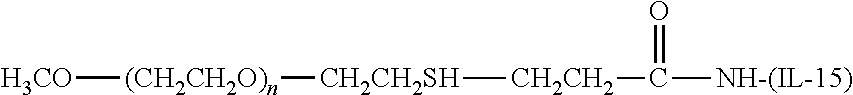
[H3CO][(CH2CH2O)n][CH2CH2SH][CH2CH2]C(=O)[NH-(IL-15)]
